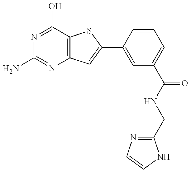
N1=C(O)C2=C(N=C1N)C=C(C1=CC(C(=O)NCC3=NC=CN3)=CC=C1)S2
